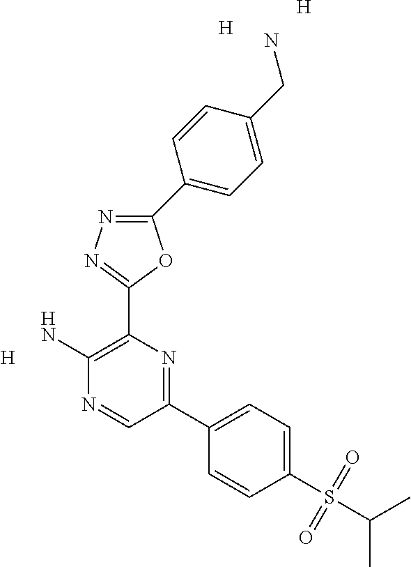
C1(C2=CC=C(CN)C=C2)=NN=C(C2=C(N)N=CC(C3=CC=C(S(C(C)C)(=O)=O)C=C3)=N2)O1.[H].[H].[H]
